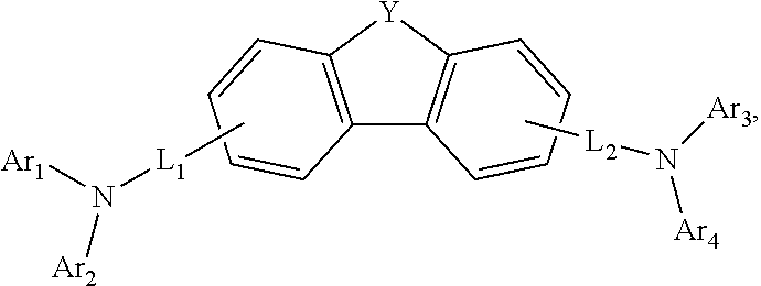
C12=C([Y]C3=C1C=CC=C3)C=CC=C2.C[L2]N([Ar4])[Ar3].C[L1]N([Ar1])[Ar2]
